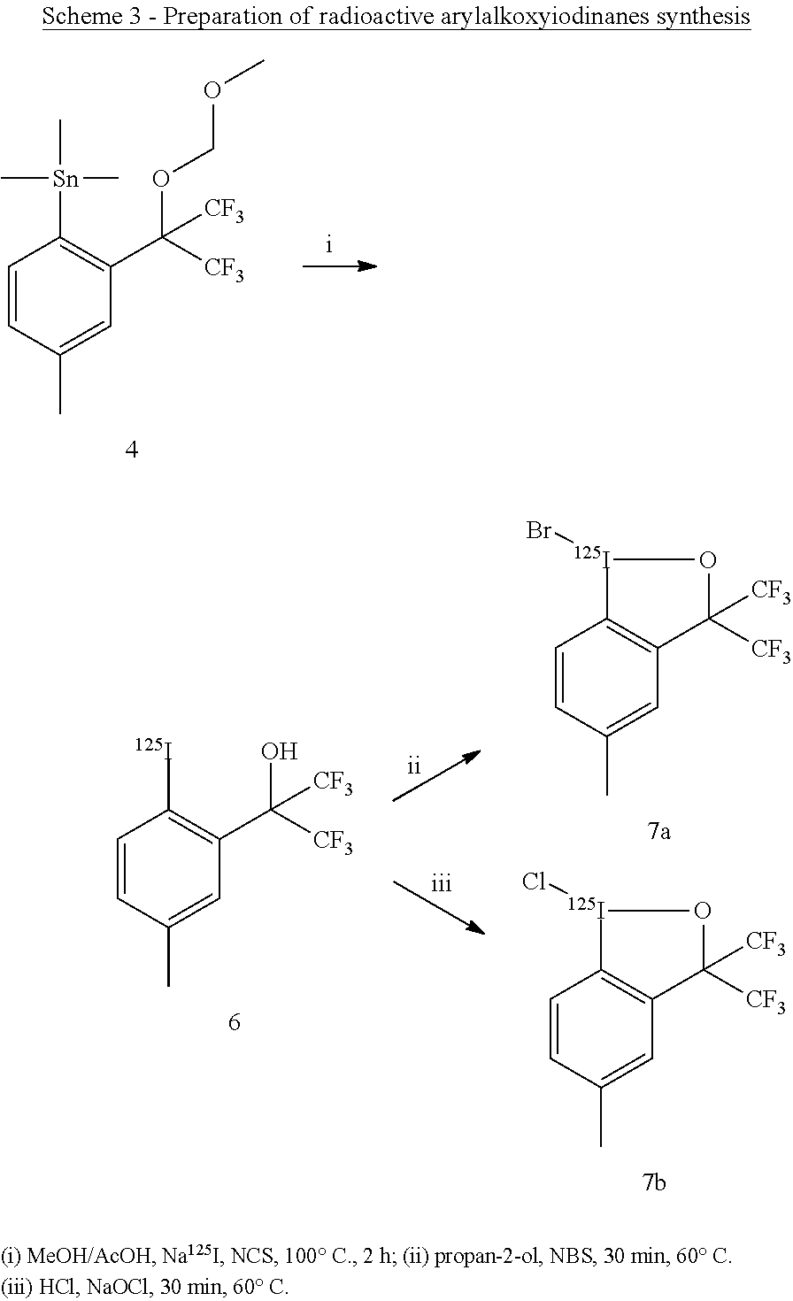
C1=CC(C)=CC(C([CF3])(OCOC)[CF3])=C1[Sn](C)(C)C.[i].C1=CC(C)=CC(C([CF3])(O)[CF3])=C1[125I].C1=CC(C)=CC2=C1[125I](Cl)OC2([CF3])[CF3].C1=CC(C)=CC2=C1[125I](Br)OC2([CF3])[CF3]
